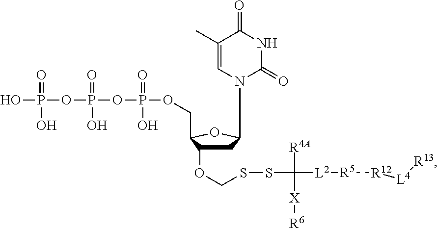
C1C(OCSSC([L2][R5][R12][L4][R13])([R4A])[X][R6])C(COP(OP(OP(O)(=O)O)(=O)O)(=O)O)OC1N1C(=O)NC(=O)C(C)=C1
